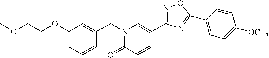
C1(OCCOC)=CC=CC(CN2C=C(C3=NOC(C4=CC=C([OCF3])C=C4)=N3)C=CC2=O)=C1
